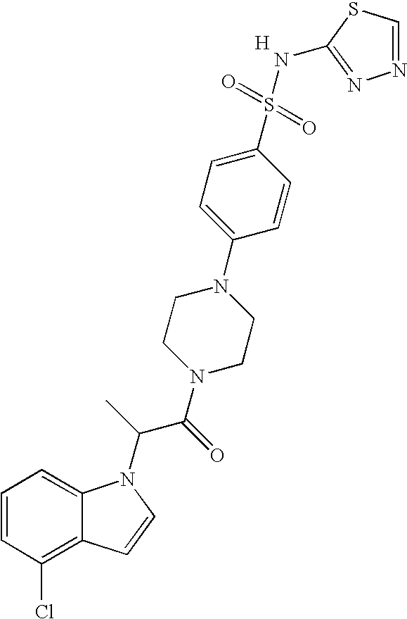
C1=CC(Cl)=C2C(=C1)N(C(C(N1CCN(C3=CC=C(S(=O)(=O)NC4=NN=CS4)C=C3)CC1)=O)C)C=C2.[H]
